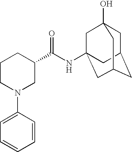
C1(N2CC(C(NC34CC5(O)CC(CC(C3)C5)C4)=O)CCC2)=CC=CC=C1
